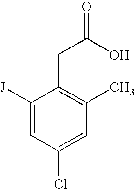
C1([J])=CC(Cl)=CC(C)=C1CC(=O)O
